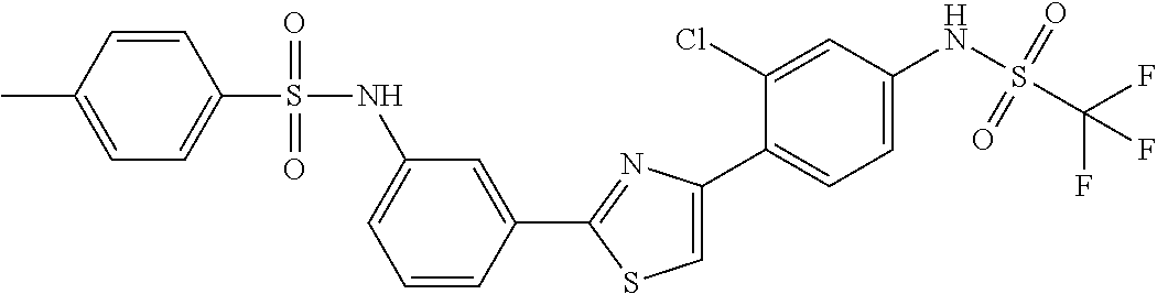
C1(C2=NC(C3=CC=C(NS(C(F)(F)F)(=O)=O)C=C3Cl)=CS2)=CC(NS(C2=CC=C(C)C=C2)(=O)=O)=CC=C1
